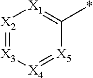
[X2]1=[X3][X4]=[X5]C(*)=[X1]1
